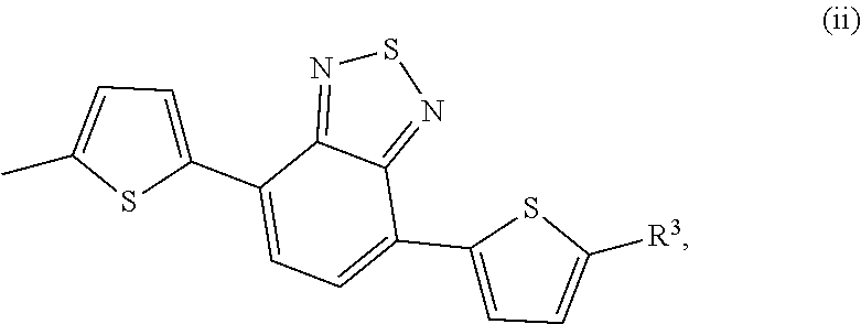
CC1=CC=C(C2=CC=C(C3=CC=C([R3])S3)C3=NSN=C23)S1
